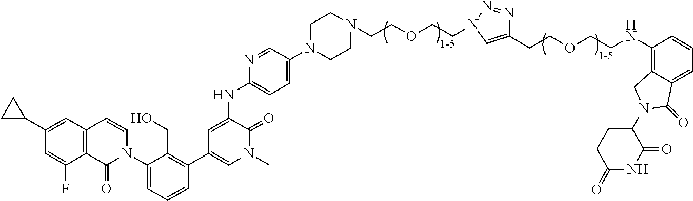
C12=C(C=C(C3CC3)C=C1F)C=CN(C1=CC=CC(C3=CN(C)C(=O)C(NC4=CC=C(N5CCN(CCOCCN6N=NC(CCOCCNC7=C8C(=CC=C7)C(=O)N(C7CCC(=O)NC7=O)C8)=C6)CC5)C=N4)=C3)=C1CO)C2=O
